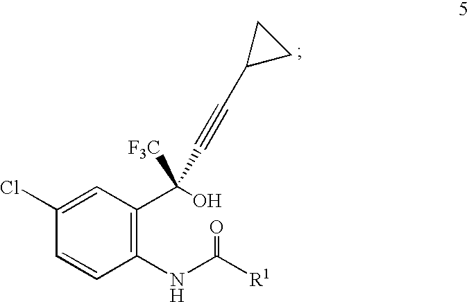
C1(Cl)=CC(C([F3C])(C#CC2CC2)O)=C(NC(=O)[R1])C=C1
